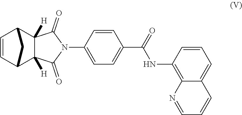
C1=CC2C3([H])C([H])(C1C2)C(=O)N(C1=CC=C(C(NC2=C4C(=CC=C2)C=CC=N4)=O)C=C1)C3=O
